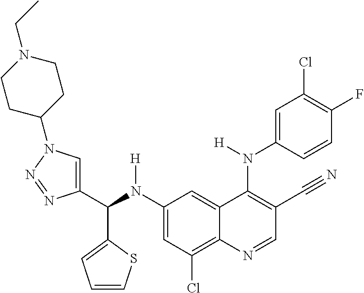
C1(N(C(C2=CN(C3CCN(CC)CC3)N=N2)C2=CC=CS2)[H])=CC(Cl)=C2C(=C1)C(N(C1=CC(Cl)=C(F)C=C1)[H])=C(C#N)C=N2
